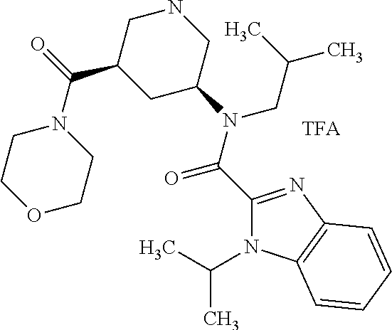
C1(C(N(C2CNCC(C(=O)N3CCOCC3)C2)CC(C)C)=O)=NC2=C(N1C(C)C)C=CC=C2
